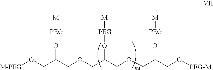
[M-PEG]OCC(COCC(COCC(CO[PEG-M])O[PEG][M])O[PEG][M])O[PEG][M]
